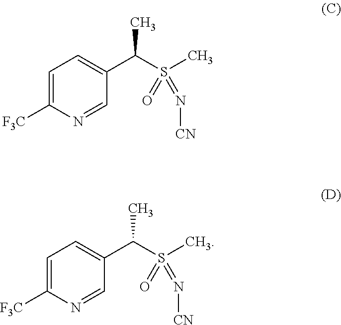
C1=C([F3C])N=CC(C(S(C)(=O)=N[CN])C)=C1.C1=C([F3C])N=CC(C(S(C)(=O)=N[CN])C)=C1
